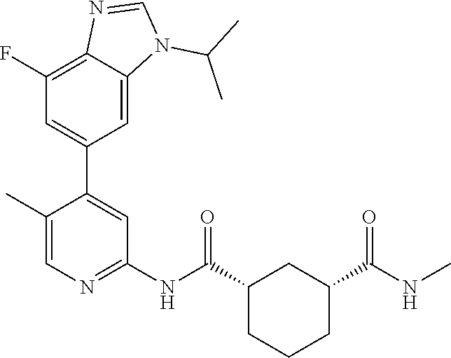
C1=C2C(=C(F)C=C1C1=CC(NC(C3CCCC(C(NC)=O)C3)=O)=NC=C1C)N=CN2C(C)C
